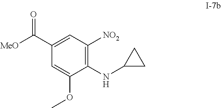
COC1=CC(C(=O)[MeO])=CC([NO2])=C1NC1CC1
